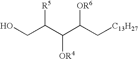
OCC(C(C(C[C13H27])[OR6])[OR4])[R5]
